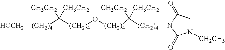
[(CH2)4]([HOCH2])C([(CH2)4]O[(CH2)4]C([CH3CH2])([CH3CH2])[(CH2)4]N1C(=O)CN([CH2CH3])C1=O)([CH3CH2])[CH3CH2]
